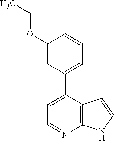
C12=C(C(C3=CC=CC(OCC)=C3)=CC=N1)C=CN2
